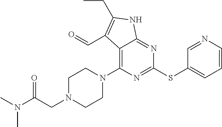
C12=C(N3CCN(CC(=O)N(C)C)CC3)N=C(SC3=CC=CN=C3)N=C1NC(CC)=C2C=O
